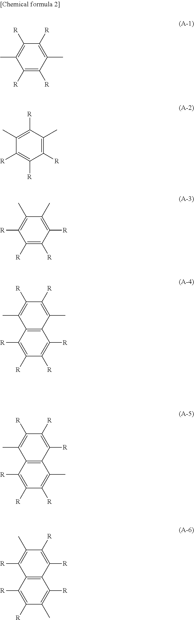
C1([R])=C([R])C(C)=C([R])C([R])=C1C.C1([R])=C(C)C([R])=C(C)C([R])=C1[R].C1([R])=C([R])C([R])=C(C)C(C)=C1[R].C1(C)=C([R])C([R])=C(C)C2=C1C([R])=C([R])C([R])=C2[R].C1([R])=C([R])C([R])=C(C)C2=C1C(C)=C([R])C([R])=C2[R].C1([R])=C([R])C(C)=C([R])C2=C1C([R])=C(C)C([R])=C2[R]
